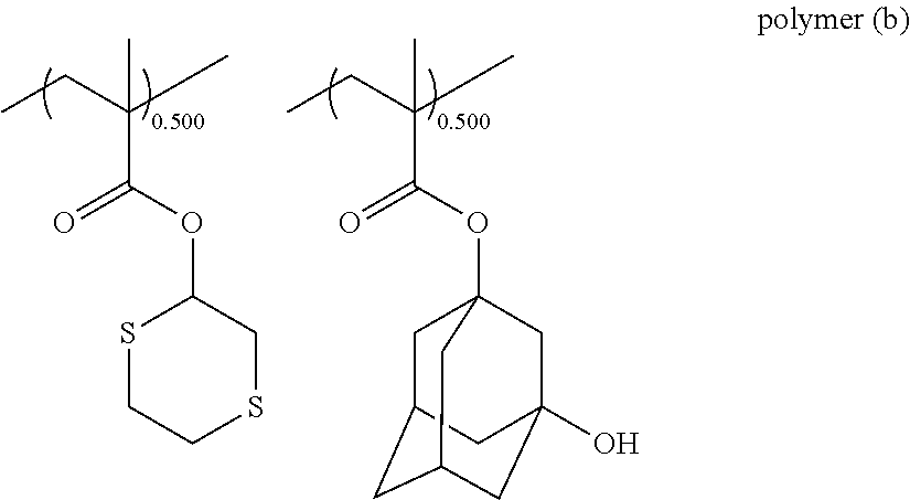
CCC(C)(C)C(OC1SCCSC1)=O.CCC(C)(C)C(OC12CC3CC(CC(O)(C1)C3)C2)=O
